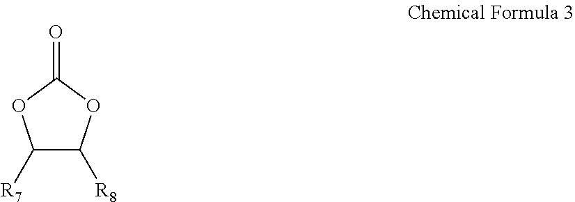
C1([R7])C([R8])OC(=O)O1
